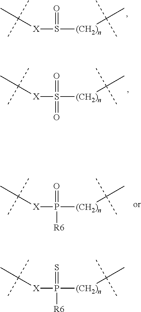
[X](S([(CH2)n]C(C)(C)C)=O)C(C)(C)C.[X](P([(CH2)n]C(C)(C)C)(=S)[R6])C(C)(C)C.[X](S([(CH2)n]C(C)(C)C)(=O)=O)C(C)(C)C.[X](P([(CH2)n]C(C)(C)C)(=O)[R6])C(C)(C)C
